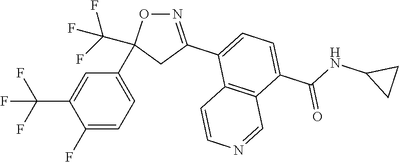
N1=C(C2=CC=C(C(=O)NC3CC3)C3=C2C=CN=C3)CC(C2=CC=C(F)C(C(F)(F)F)=C2)(C(F)(F)F)O1
